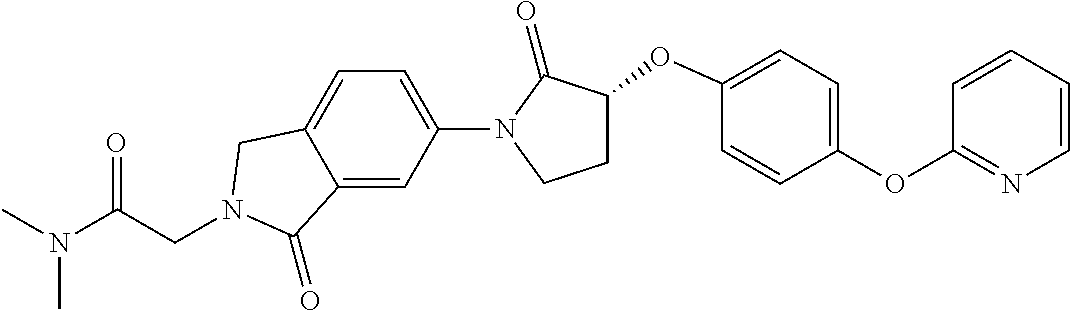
C(N(C)C)(CN1CC2=CC=C(N3C(=O)C(OC4=CC=C(OC5=NC=CC=C5)C=C4)CC3)C=C2C1=O)=O
